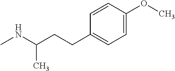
N(C)C(C)CCC1=CC=C(OC)C=C1
